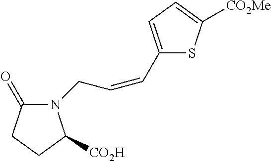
N1(CC=CC2=CC=C([CO2Me])S2)C(=O)CCC1[CO2H]
